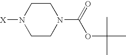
C1CN(C(=O)OC(C)(C)C)CCN1[X]
